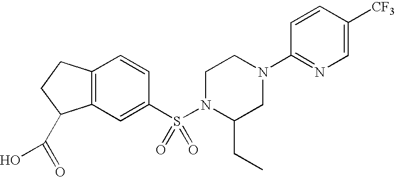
C12=C(C=C(S(N3C(CC)CN(C4=NC=C([CF3])C=C4)CC3)(=O)=O)C=C1)C(C(=O)O)CC2
